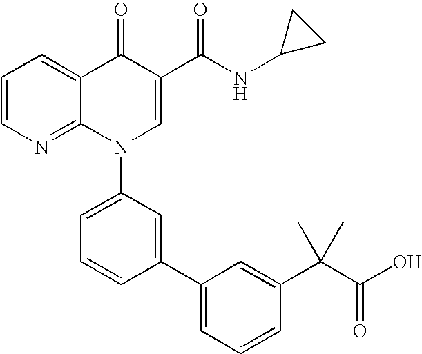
C1=CN=C2C(=C1)C(=O)C(C(NC1CC1)=O)=CN2C1=CC=CC(C2=CC=CC(C(C(O)=O)(C)C)=C2)=C1
